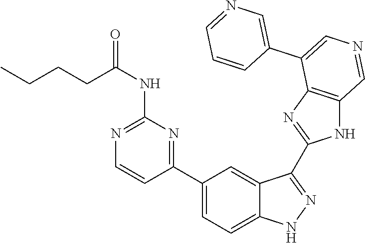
C(NC1=NC=CC(C2=CC=C3C(=C2)C(C2=NC4=C(N2)C=NC=C4C2=CN=CC=C2)=NN3)=N1)(=O)CCCC
